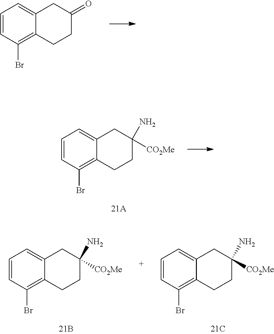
C1=CC(Br)=C2C(=C1)CC(=O)CC2.C1=CC(Br)=C2C(=C1)CC([CO2Me])(N)CC2.C1=CC(Br)=C2C(=C1)CC([CO2Me])(N)CC2.C1=CC(Br)=C2C(=C1)CC([CO2Me])(N)CC2
